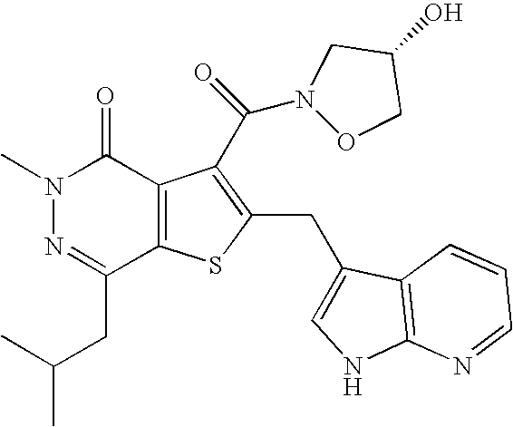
N1(C)N=C(CC(C)C)C2=C(C1=O)C(C(N1OCC(O)C1)=O)=C(CC1=CNC3=C1C=CC=N3)S2
